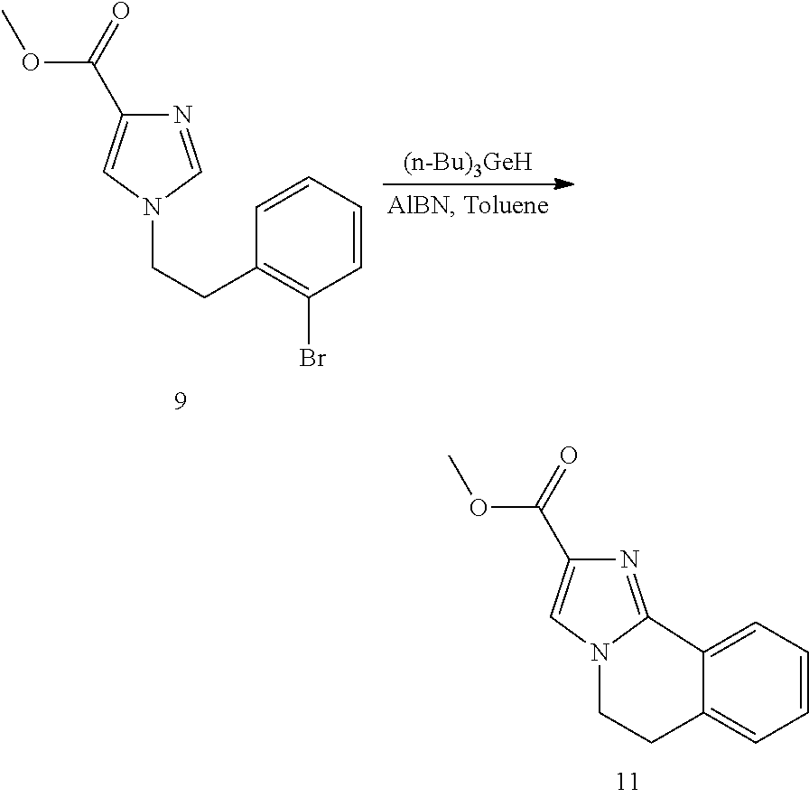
N1=CN(CCC2=C(Br)C=CC=C2)C=C1C(=O)OC.[(n-Bu)3GeH].N1=C2N(C=C1C(=O)OC)CCC1=CC=CC=C21
